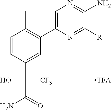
C1=CC(C(O)([CF3])C(N)=O)=CC(C2=CN=C(N)C([R])=N2)=C1C
